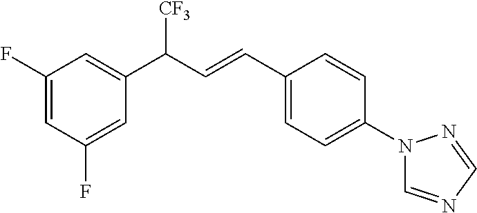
C1(F)=CC(F)=CC(C([CF3])C=CC2=CC=C(N3C=NC=N3)C=C2)=C1
